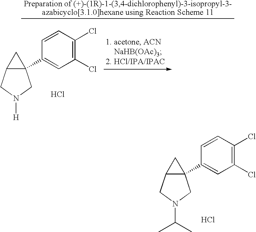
C1(Cl)=C(Cl)C=CC(C23C(CN(C(C)C)C2)C3)=C1.Cl.C1(Cl)=C(Cl)C=CC(C23C(CN([H])C2)C3)=C1.Cl
